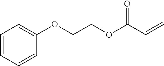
C1=CC=CC(OCCOC(C=C)=O)=C1
